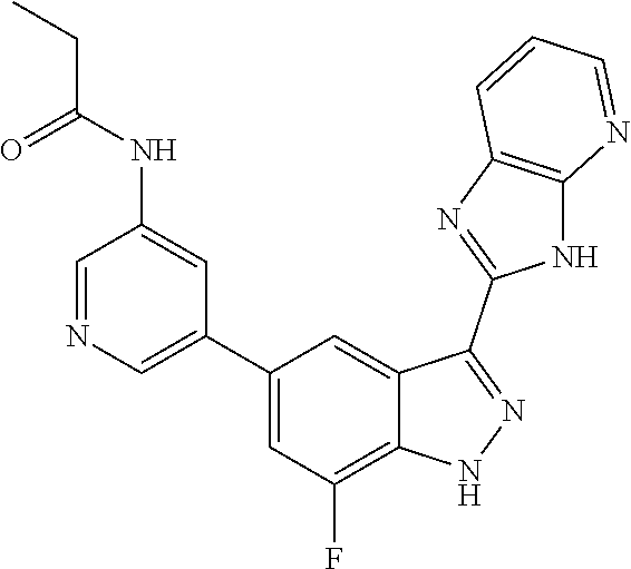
C1=NC=C(C2=CC(F)=C3C(=C2)C(C2=NC4=C(N2)N=CC=C4)=NN3)C=C1NC(=O)CC
